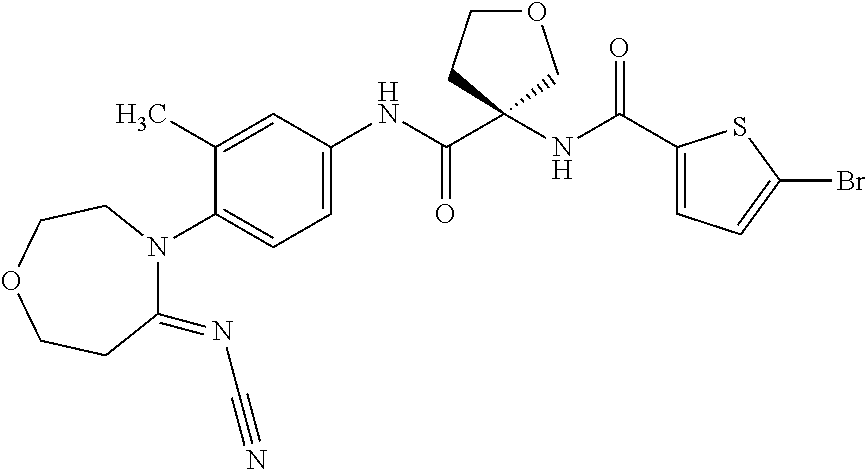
C1(=NC#N)N(C2=CC=C(NC(C3(NC(C4=CC=C(Br)S4)=O)COCC3)=O)C=C2C)CCOCC1
